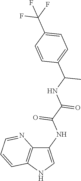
C1(NC(C(NC(C2=CC=C(C(F)(F)F)C=C2)C)=O)=O)=CNC2=C1N=CC=C2
